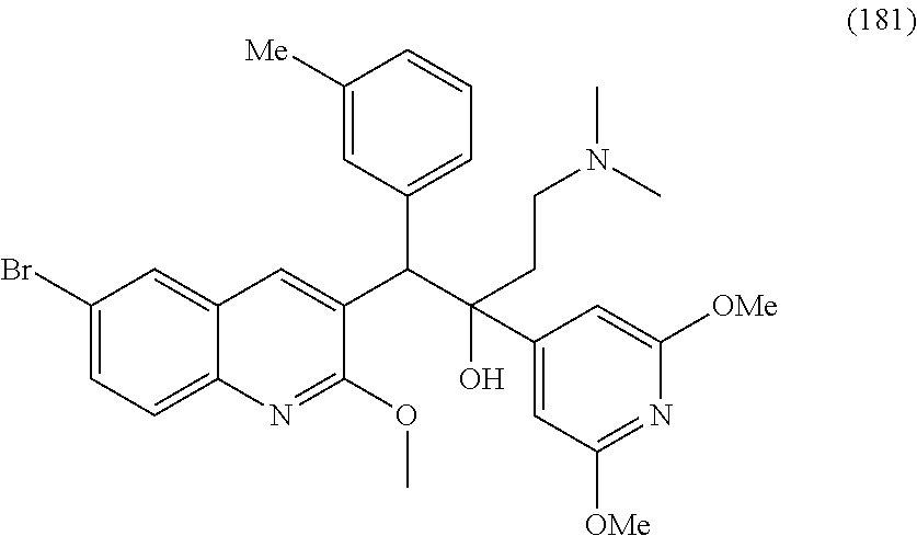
C1(Br)=CC=C2C(=C1)C=C(C(C1=CC=CC([Me])=C1)C(CCN(C)C)(O)C1=CC([OMe])=NC([OMe])=C1)C(OC)=N2
